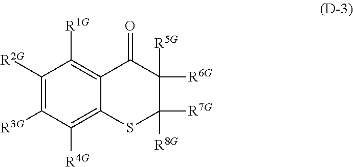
C1([R2G])=C([R3G])C([R4G])=C2C(=C1[R1G])C(=O)C([R6G])([R5G])C([R7G])([R8G])S2
